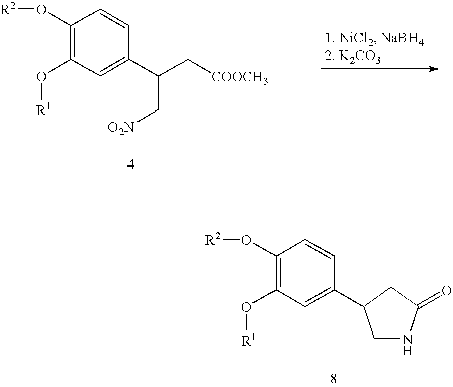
C1(O[R2])=C(O[R1])C=C(C(C[COOCH3])C[O2N])C=C1.C1(O[R2])=C(O[R1])C=C(C2CNC(=O)C2)C=C1
